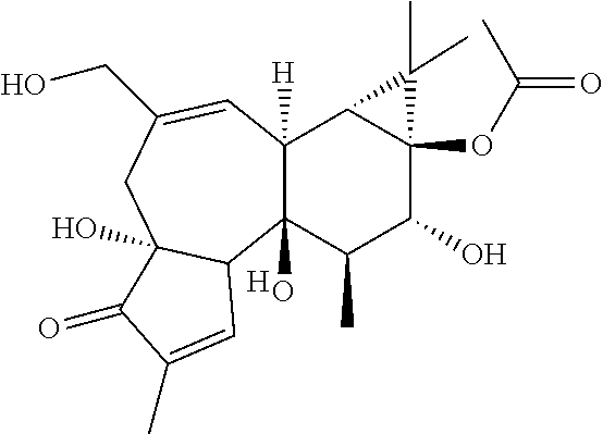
C12([H])C(O)(C(C)C(O)C3(OC(C)=O)C1C3(C)C)C1C(O)(CC(CO)=C2)C(=O)C(C)=C1.[H]
